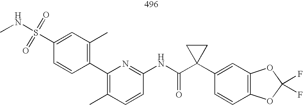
C1=CC(NC(C2(C3=CC4=C(C=C3)OC(F)(F)O4)CC2)=O)=NC(C2=C(C)C=C(S(NC)(=O)=O)C=C2)=C1C
